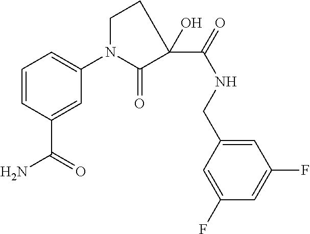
C1(N2CCC(C(NCC3=CC(F)=CC(F)=C3)=O)(O)C2=O)=CC=CC(C(=O)N)=C1
